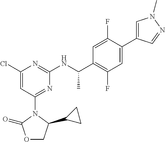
C1(NC(C2=C(F)C=C(C3=CN(C)N=C3)C(F)=C2)C)=NC(Cl)=CC(N2C(=O)OCC2C2CC2)=N1
